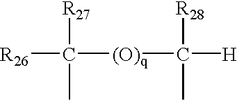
[R26]C([R27])(C)[(O)q]C(C)([R28])[H]
